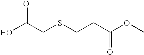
OC(CSCCC(OC)=O)=O
